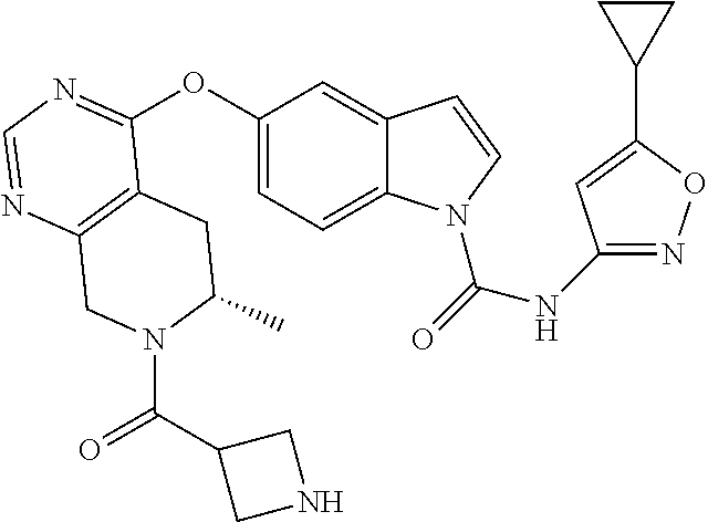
C12=C(N=CN=C1OC1=CC=C3C(=C1)C=CN3C(=O)NC1=NOC(C3CC3)=C1)CN(C(C1CNC1)=O)C(C)C2
